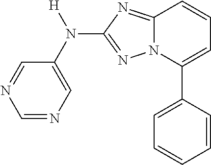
C1=NC=C(N(C2=NN3C(=N2)C=CC=C3C2=CC=CC=C2)[H])C=N1
